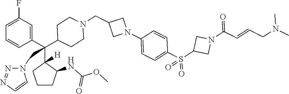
C1=C(F)C=C(C(C2([H])CCCC2NC(OC)=O)(C2CCN(CC3CN(C4=CC=C(S(C5CN(C(C=CCN(C)C)=O)C5)(=O)=O)C=C4)C3)CC2)CN2N=NC=C2)C=C1
